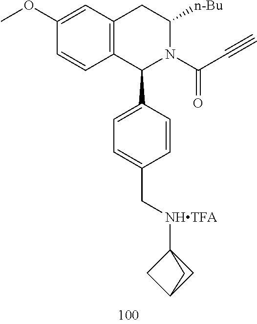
[NHTFA](C12CC(C1)C2)CC1=CC=C(C2C3=C(C=C(OC)C=C3)CC([n-Bu])N2C(C#C)=O)C=C1
